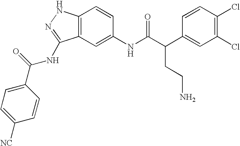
C12=C(C=C(NC(C(C3=CC(Cl)=C(Cl)C=C3)CCN)=O)C=C1)C(NC(C1=CC=C([NC])C=C1)=O)=NN2
